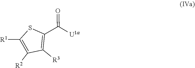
[R1]C1=C([R2])C([R3])=C(C(=O)[U1a])S1
